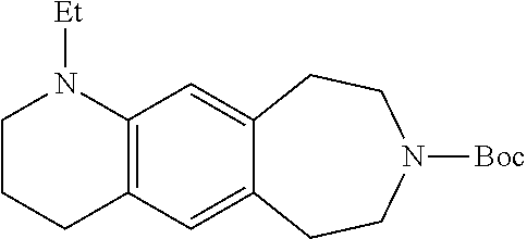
C1CCC2=C(C=C3C(=C2)CCN([Boc])CC3)N1[Et]
